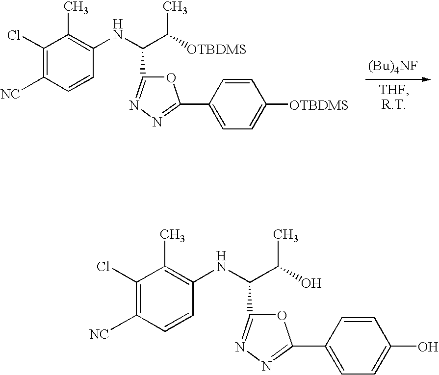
C1(Cl)=C([NC])C=CC(NC(C([OTBDMS])C)C2=NN=C(C3=CC=C([OTBDMS])C=C3)O2)=C1C.C1(Cl)=C([NC])C=CC(NC(C(O)C)C2=NN=C(C3=CC=C(O)C=C3)O2)=C1C
